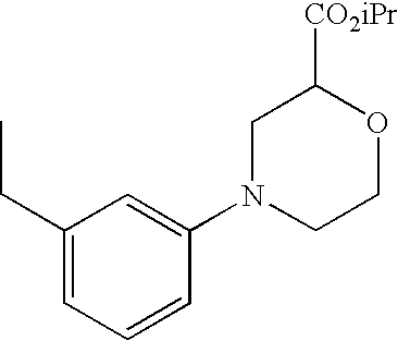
C1=C(N2CCOC([CO2iPr])C2)C=CC=C1CC
